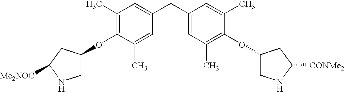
C1(C)=C(OC2CNC([Me2NOC])C2)C(C)=CC(CC2=CC(C)=C(OC3CNC([CONMe2])C3)C(C)=C2)=C1
